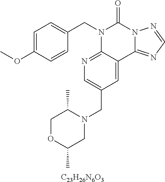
[C23H26N6O3].C1=C(OC)C=CC(CN2C3=NC=C(CN4CC(C)OCC4C)C=C3C3=NC=NN3C2=O)=C1
